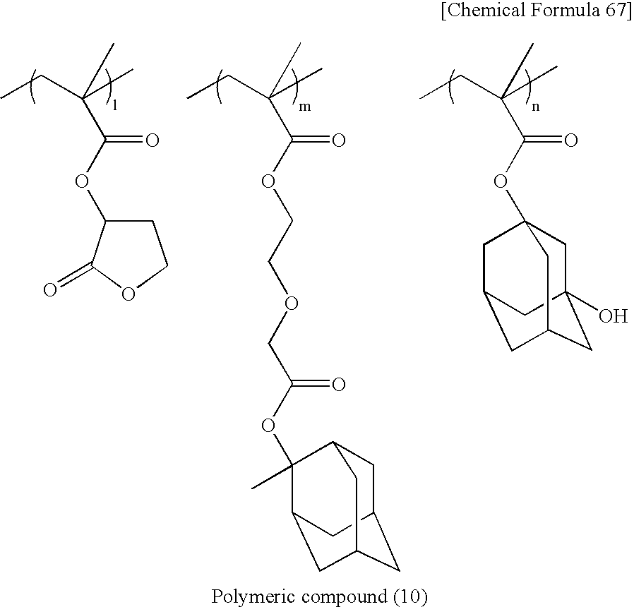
CCC(C)(C)C(OC1CCOC1=O)=O.CCC(C)(C)C(OC12CC3(O)CC(CC(C1)C3)C2)=O.CCC(C)(C)C(OCCOCC(OC1(C)C2CC3CC(CC1C3)C2)=O)=O
